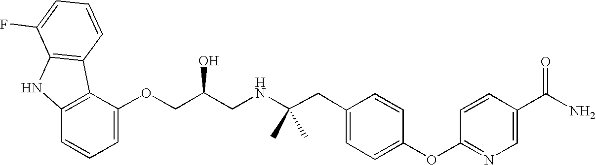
C1=C(OCC(CNC(CC2=CC=C(OC3=NC=C(C(N)=O)C=C3)C=C2)(C)C)O)C2=C(C=C1)NC1=C2C=CC=C1F
